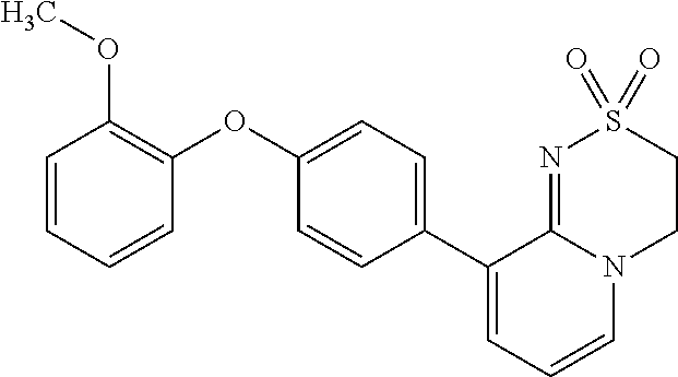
C1(OC2=CC=C(C3=CC=CN4C3=NS(=O)(=O)CC4)C=C2)=C(OC)C=CC=C1
